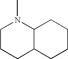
CN1CCCC2C1CCCC2
